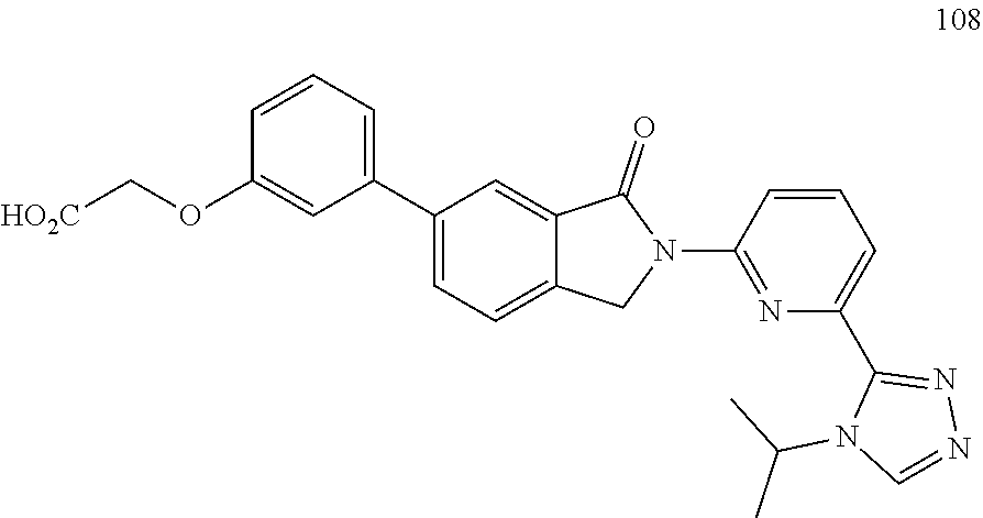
C1(C2=CC=CC(OC[HO2C])=C2)=CC=C2C(=C1)C(=O)N(C1=NC(C3=NN=CN3C(C)C)=CC=C1)C2
